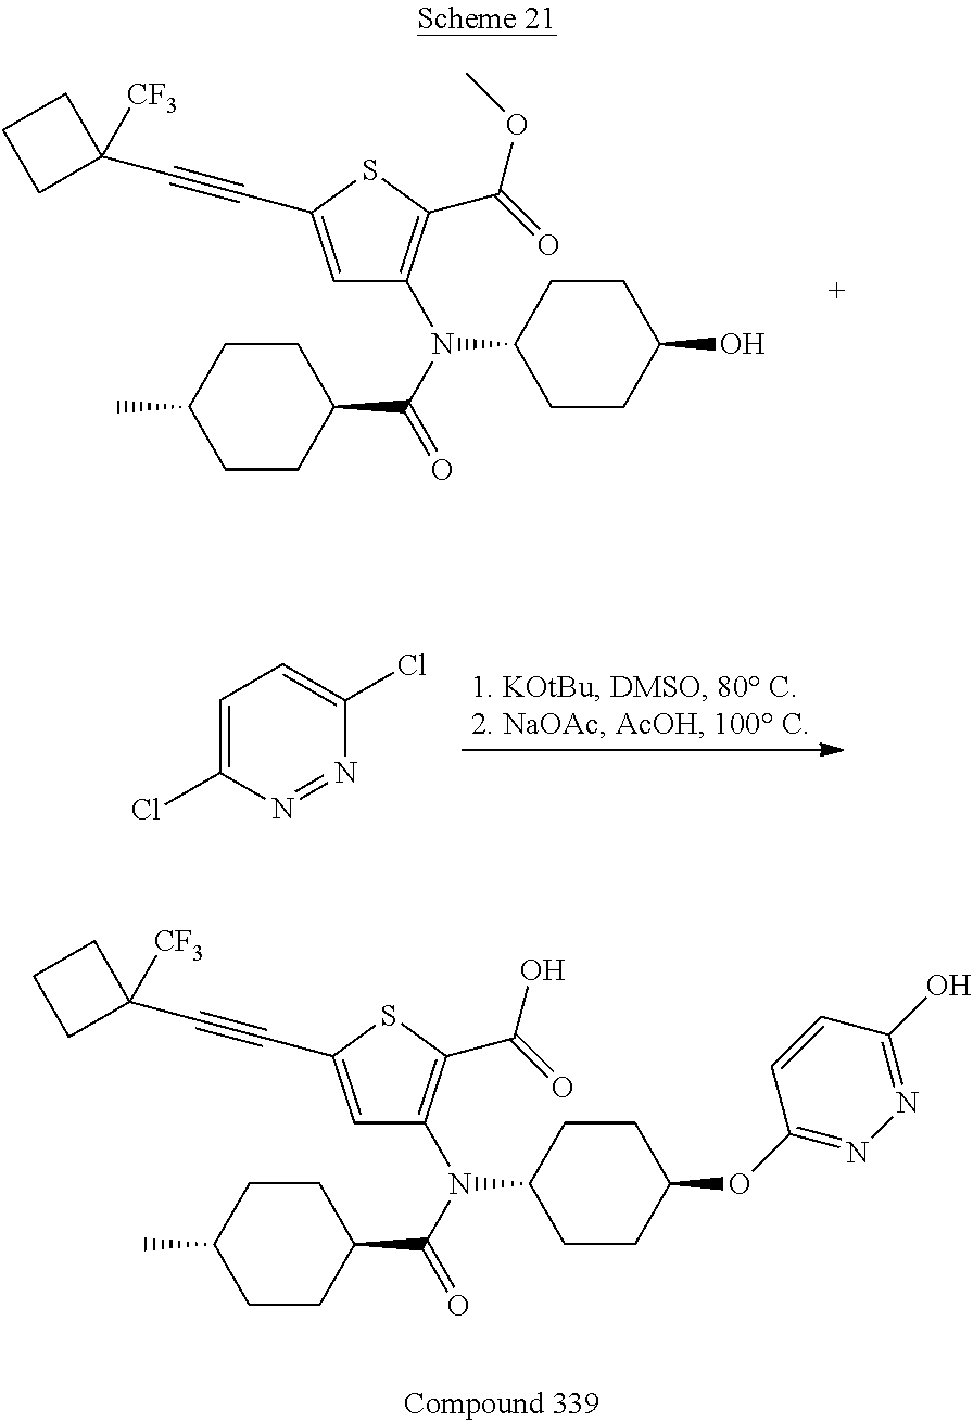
C1C(C)CCC(C(=O)N(C2=C(C(O)=O)SC(C#CC3([CF3])CCC3)=C2)C2CCC(OC3=NN=C(O)C=C3)CC2)C1.C1C(C)CCC(C(=O)N(C2=C(C(OC)=O)SC(C#CC3([CF3])CCC3)=C2)C2CCC(O)CC2)C1.C1=C(Cl)N=NC(Cl)=C1
